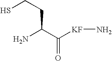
NC(CCS)C([KF]N)=O
